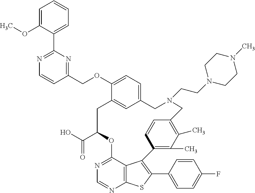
C1(C(O)=O)OC2=NC=NC3=C2C(=C(C2=CC=C(F)C=C2)S3)C2=C(C)C(C)=C(C=C2)CN(CCN2CCN(C)CC2)CC2=CC=C(OCC3=NC(C4=CC=CC=C4OC)=NC=C3)C(=C2)C1
